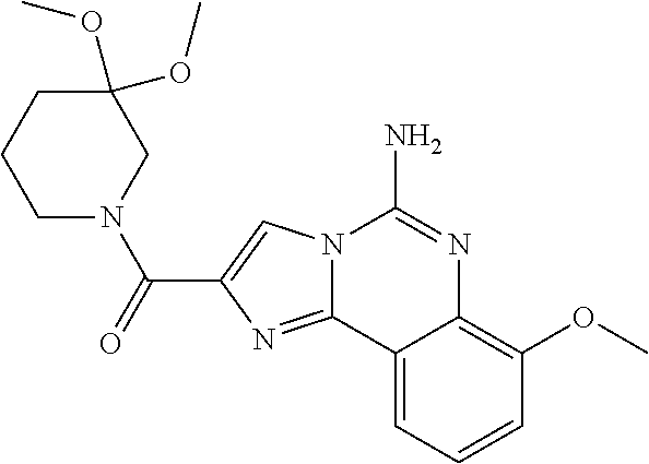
N12C(=NC(C(=O)N3CC(OC)(OC)CCC3)=C1)C1=CC=CC(OC)=C1N=C2N
